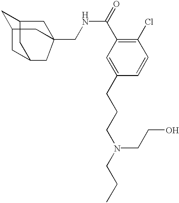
C1=C(CCCN(CCC)CCO)C=CC(Cl)=C1C(NCC12CC3CC4CC(CC34C1)C2)=O
